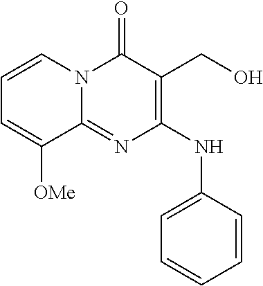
C1=CN2C(=NC(NC3=CC=CC=C3)=C(CO)C2=O)C([OMe])=C1
